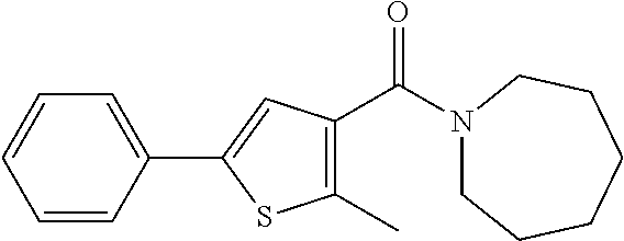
C1=CC(C2=CC(C(N3CCCCCC3)=O)=C(C)S2)=CC=C1
